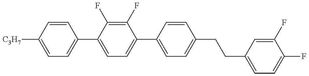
C1=C([C3H7])C=CC(C2=CC=C(C3=CC=C(CCC4=CC=C(F)C(F)=C4)C=C3)C(F)=C2F)=C1
